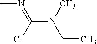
CN=C(Cl)N(CC)C
